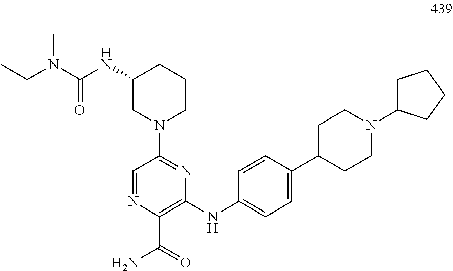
C1(NC2=CC=C(C3CCN(C4CCCC4)CC3)C=C2)=C(C(=O)N)N=CC(N2CCCC(NC(N(C)CC)=O)C2)=N1
